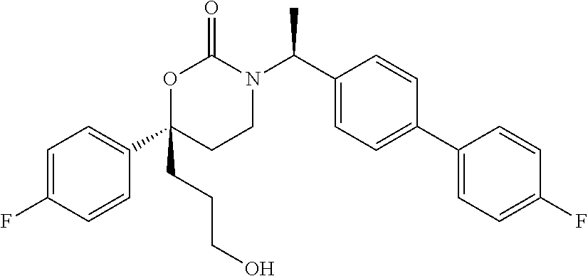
O1C(C2=CC=C(F)C=C2)(CCCO)CCN(C(C2=CC=C(C3=CC=C(F)C=C3)C=C2)C)C1=O
